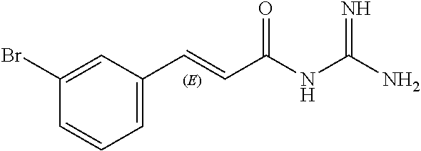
C1=C(C=CC(NC(N)=N)=O)C=C(Br)C=C1
